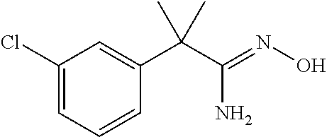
C1(Cl)=CC=CC(C(C(=NO)N)(C)C)=C1
